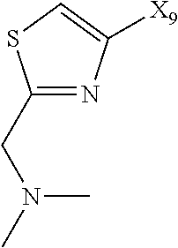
C1(CN(C)C)=NC([X9])=CS1
